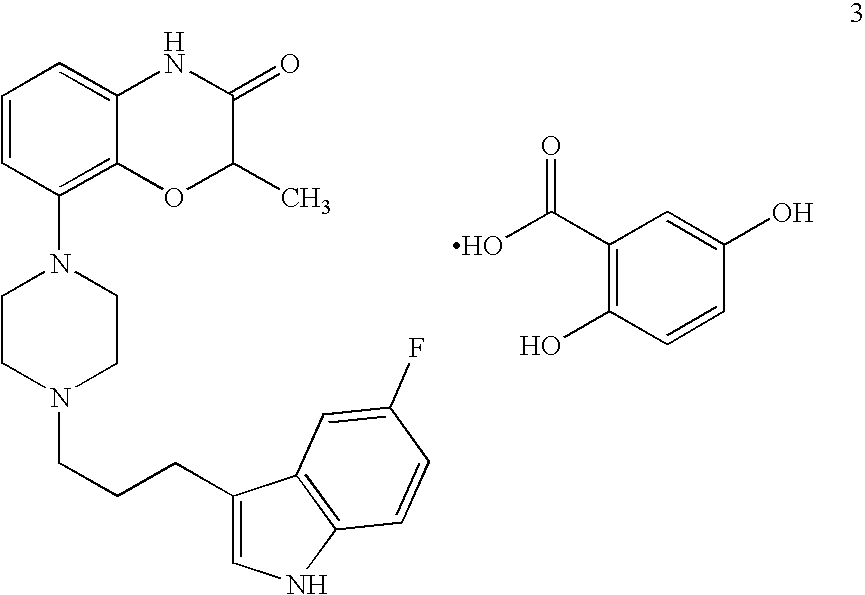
N1(CCCC2=CNC3=C2C=C(F)C=C3)CCN(C2=C3C(=CC=C2)NC(=O)C(C)O3)CC1.OC(C1=C(O)C=CC(O)=C1)=O
